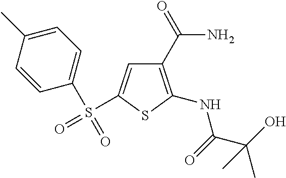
C1(C(N)=O)=C(NC(C(O)(C)C)=O)SC(S(=O)(C2=CC=C(C)C=C2)=O)=C1
